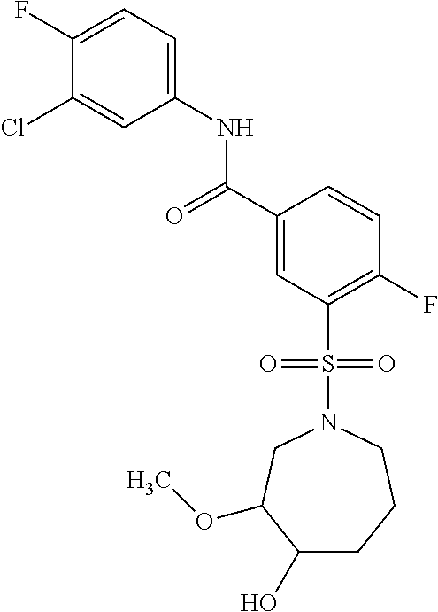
C1(F)=CC=C(NC(C2=CC(S(N3CC(OC)C(O)CCC3)(=O)=O)=C(F)C=C2)=O)C=C1Cl
